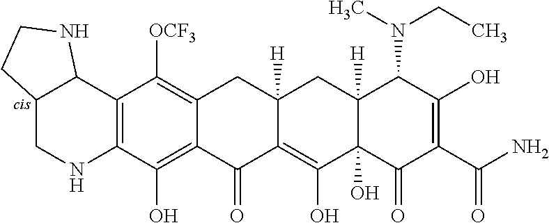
C12=C(C(O)=C3C(=C1[OCF3])CC1([H])CC4([H])C(N(CC)C)C(O)=C(C(=O)N)C(=O)C4(O)C(O)=C1C3=O)NCC1C2NCC1
